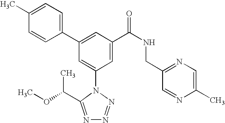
C1(C2=CC(C(NCC3=NC=C(C)N=C3)=O)=CC(N3C(C(C)OC)=NN=N3)=C2)=CC=C(C)C=C1
